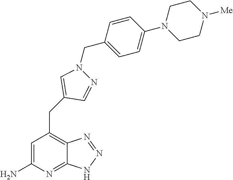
C1=C(N)N=C2C(=C1CC1=CN(CC3=CC=C(N4CCN([Me])CC4)C=C3)N=C1)N=NN2
